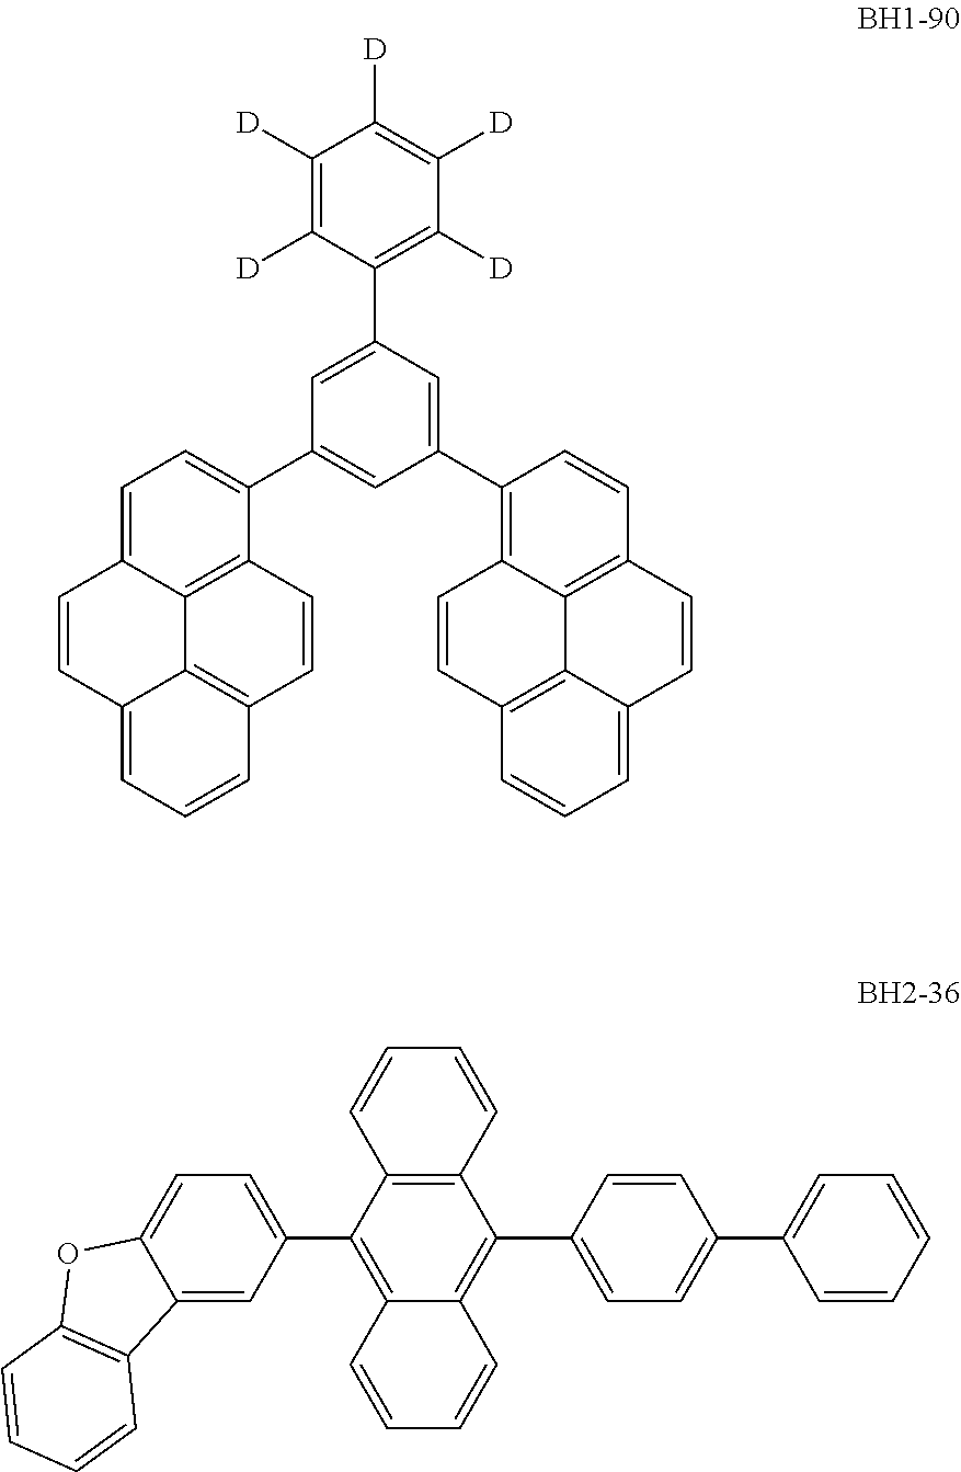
C1([D])=C([D])C(C2=CC(C3=CC=C4C5=C3C=CC3=C5C(=CC=C3)C=C4)=CC(C3=C4C5=C(C=C3)C=CC3=CC=CC(=C53)C=C4)=C2)=C([D])C([D])=C1[D].C12=CC(C3=C4C(=C(C5=CC=C(C6=CC=CC=C6)C=C5)C5=C3C=CC=C5)C=CC=C4)=CC=C1OC1=C2C=CC=C1
